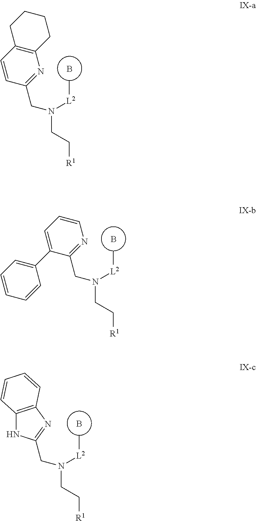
C12=C(C=CC(CN(CC[R1])[L2]C)=N1)CCCC2.B.C1=CC=C(C2=CC=CC=C2)C(CN(CC[R1])[L2]C)=N1.B.B.C(N(CC[R1])[L2]C)C1=NC2=C(N1)C=CC=C2
